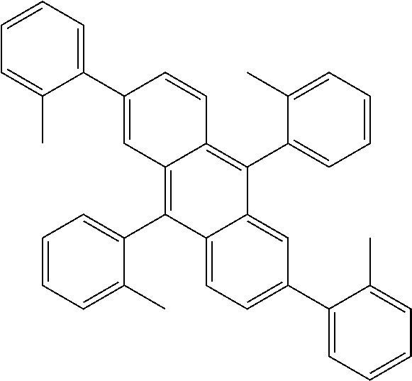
C1=CC=C(C2=CC3=C(C4=CC=CC=C4C)C4=CC=C(C5=CC=CC=C5C)C=C4C(C4=CC=CC=C4C)=C3C=C2)C(C)=C1
